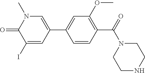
O=C1N(C)C=C(C2=CC(OC)=C(C(N3CCNCC3)=O)C=C2)C=C1I
